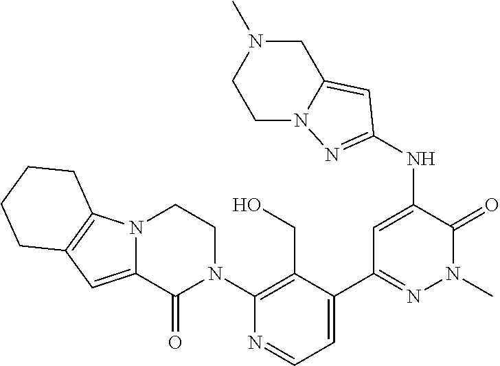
N12C(=CC3=C1CCCC3)C(=O)N(C1=C(CO)C(C3=NN(C)C(=O)C(NC4=NN5CCN(C)CC5=C4)=C3)=CC=N1)CC2
